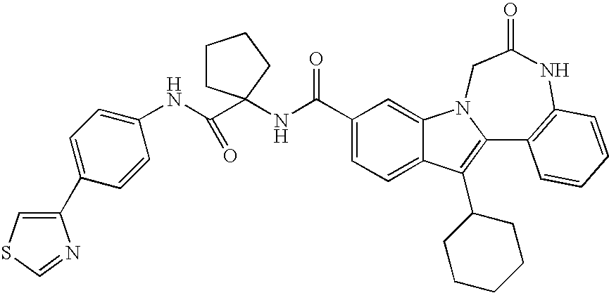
C12=CC=C(C(NC3(C(NC4=CC=C(C5=CSC=N5)C=C4)=O)CCCC3)=O)C=C1N1C(=C2C2CCCCC2)C2=C(NC(=O)C1)C=CC=C2
